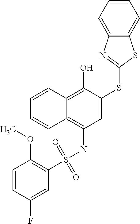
C1(S(NC2=C3C(=C(O)C(SC4=NC5=CC=CC=C5S4)=C2)C=CC=C3)(=O)=O)=C(OC)C=CC(F)=C1
